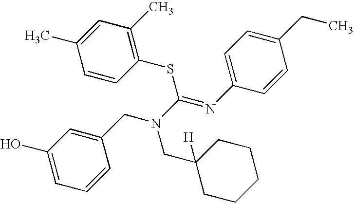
C1=CC=C(O)C=C1CN(CC1([H])CCCCC1)C(=NC1=CC=C(CC)C=C1)SC1=C(C)C=C(C)C=C1
